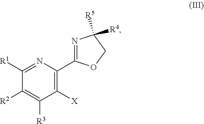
C1([X])=C(C2=NC([R4])([R5])CO2)N=C([R1])C([R2])=C1[R3]
